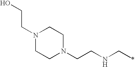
N1(CCO)CCN(CCNCC)CC1
